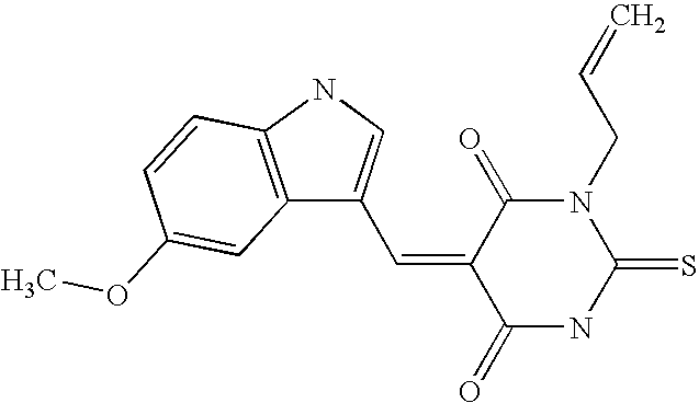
C12=C(NC=C1C=C1C(=O)NC(=S)N(CC=C)C1=O)C=CC(OC)=C2
